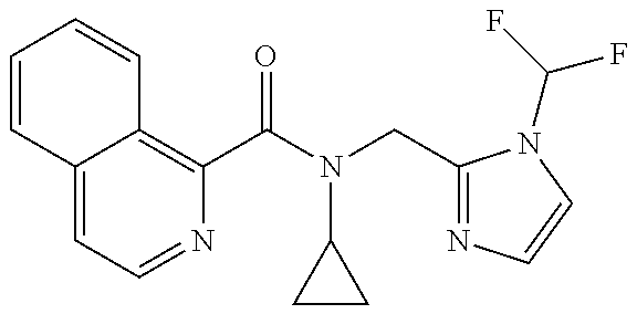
C1=CC2=CC=NC(C(N(CC3=NC=CN3C(F)F)C3CC3)=O)=C2C=C1
